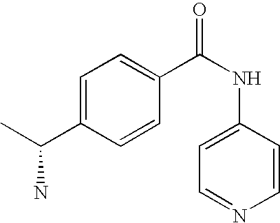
C1=C(C(C)N)C=CC(C(NC2=CC=NC=C2)=O)=C1
